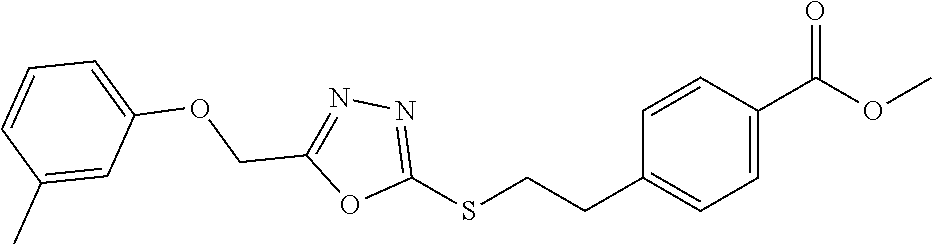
C(CC1=CC=C(C(OC)=O)C=C1)SC1=NN=C(COC2=CC=CC(C)=C2)O1
